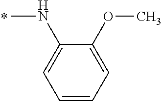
CNC1=CC=CC=C1OC
